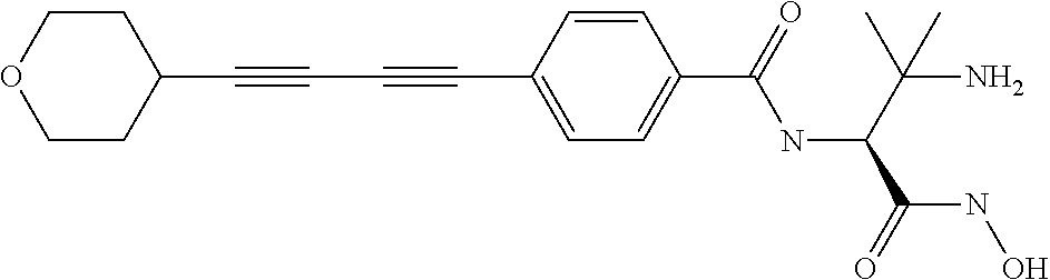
C1COCCC1C#CC#CC1=CC=C(C(=O)NC(C(N)(C)C)C(=O)NO)C=C1
